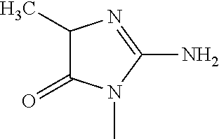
C1(C)C(=O)N(C)C(N)=N1
